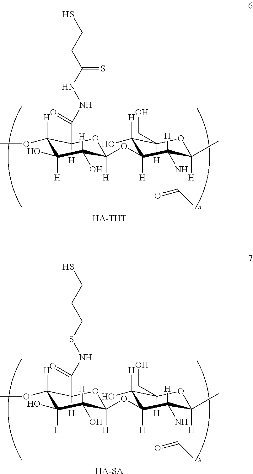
C1([H])(OC)C([H])(C(=O)NNC(CCS)=S)OC(OC2([H])C(O)([H])C([H])(CO)OC([H])(C)C2([H])NC(C)=O)([H])C([H])(O)C1([H])O.[HA-THT].C1([H])(OC)C([H])(C(=O)NSCCCS)OC(OC2([H])C(O)([H])C([H])(CO)OC([H])(C)C2([H])NC(C)=O)([H])C([H])(O)C1([H])O.[HA-SA]
